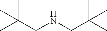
CC(CNCC(C)(C)C)(C)C
